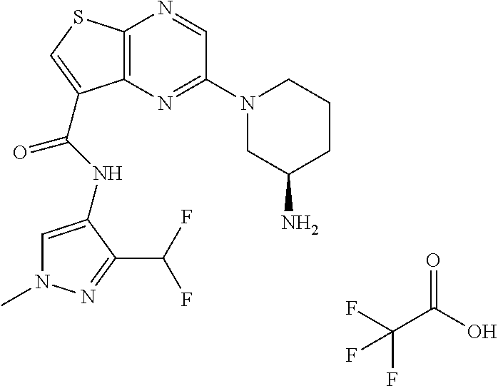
C(C(O)=O)(F)(F)F.C12=C(N=C(N3CC(N)CCC3)C=N1)C(C(=O)NC1=CN(C)N=C1C(F)F)=CS2
